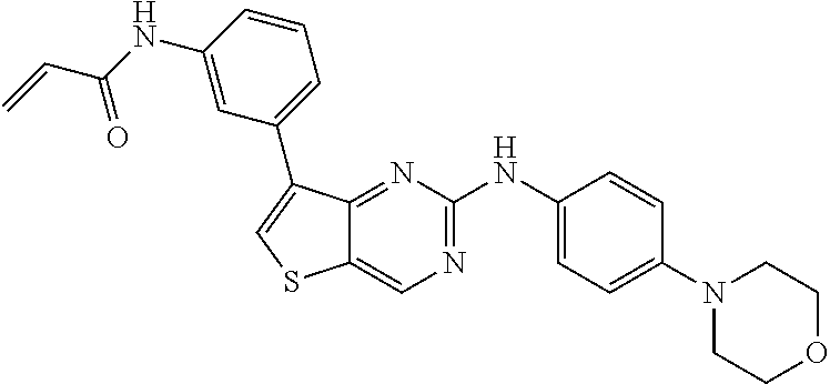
C1(N2CCOCC2)=CC=C(NC2=NC=C3C(=N2)C(C2=CC=CC(NC(C=C)=O)=C2)=CS3)C=C1
